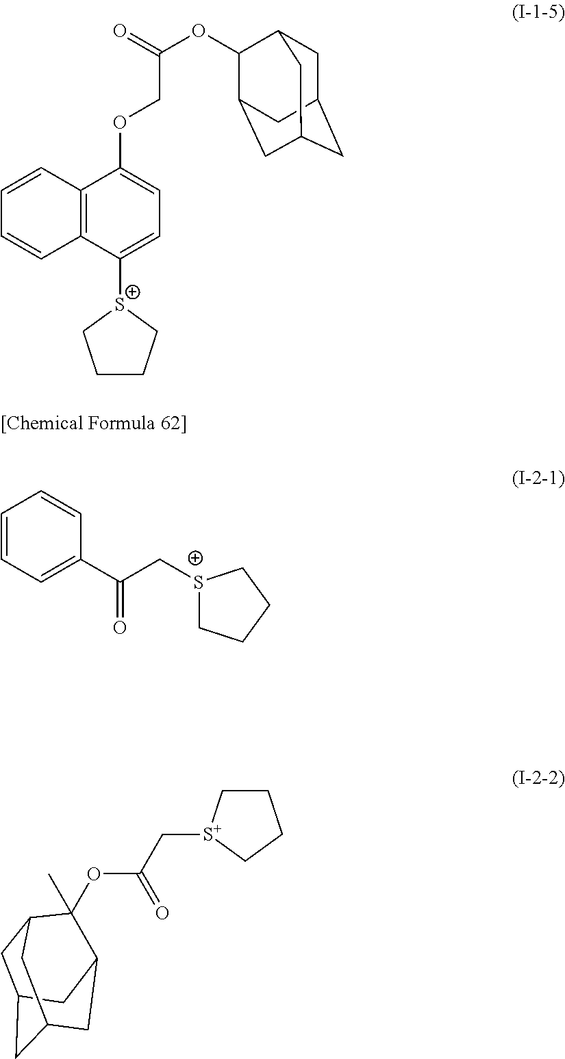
C12=C(C([S+]3CCCC3)=CC=C1OCC(OC1C3CC4CC(CC1C4)C3)=O)C=CC=C2.C1=CC=C(C(C[S+]2CCCC2)=O)C=C1.C1C2CC3CC(C2)C(OC(C[S+]2CCCC2)=O)(C)C1C3
